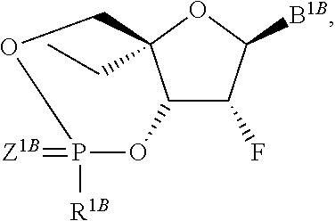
[Z1B]=P1([R1B])OC2C(F)C([B1B])OC2(CC)CO1
